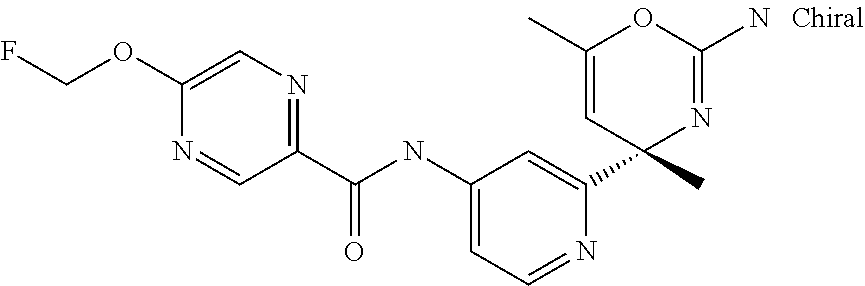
C1(C(NC2=CC=NC(C3(C)N=C(N)OC(C)=C3)=C2)=O)=NC=C(OCF)N=C1
